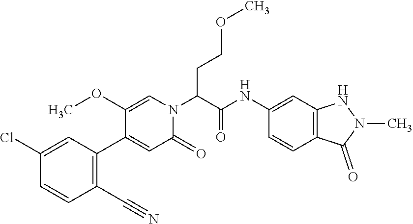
C1(NC(=O)C(N2C(=O)C=C(C3=C(C#N)C=CC(Cl)=C3)C(OC)=C2)CCOC)=CC2=C(C=C1)C(=O)N(C)N2
